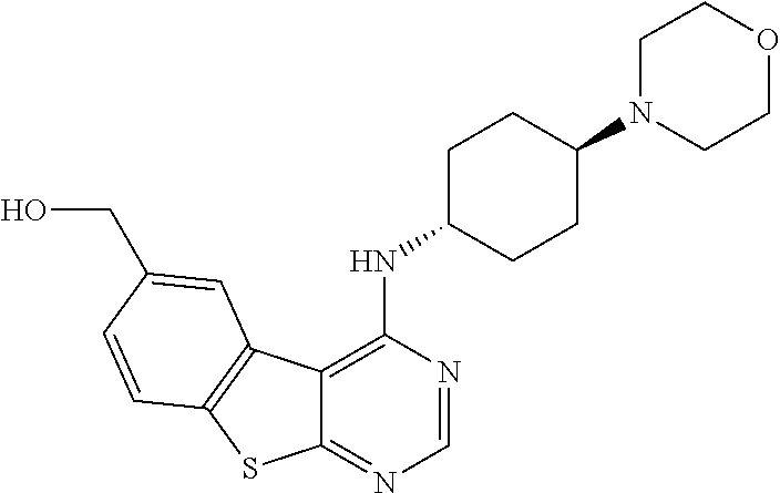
C12=NC=NC(NC3CCC(N4CCOCC4)CC3)=C1C1=C(S2)C=CC(CO)=C1
